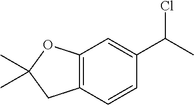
C12=C(C=CC(C(C)Cl)=C1)CC(C)(C)O2
